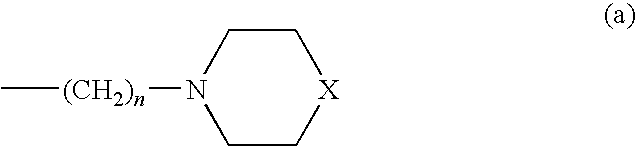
C[(CH2)n]N1CC[X]CC1
